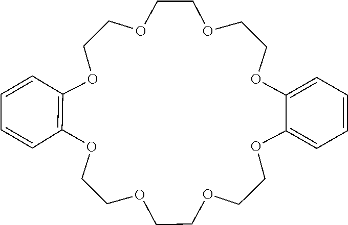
O1C2=C(OCCOCCOCCOC3=CC=CC=C3OCCOCCOCC1)C=CC=C2
